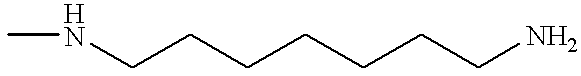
CNCCCCCCCN
